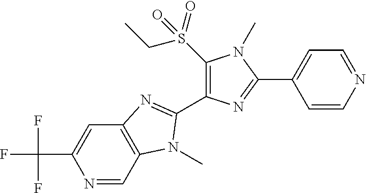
N1=CC2=C(C=C1C(F)(F)F)N=C(C1=C(S(CC)(=O)=O)N(C)C(C3=CC=NC=C3)=N1)N2C
